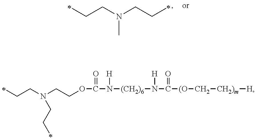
C(CN(CCC)C)C.C(CN(CCOC(N([(CH2)6]N(C([(O]C[CH2)m][H])=O)[H])[H])=O)CCC)C
